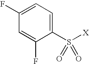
C1=C(F)C=C(F)C(S([X])(=O)=O)=C1
